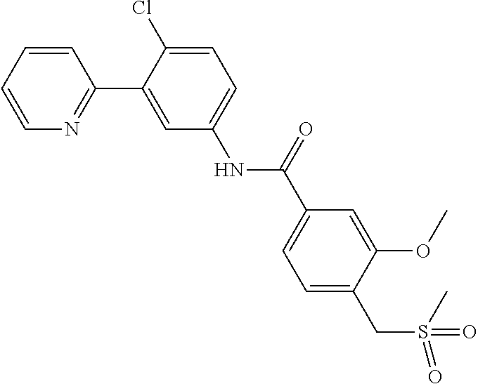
C1=CC=CN=C1C1=CC(NC(C2=CC=C(CS(=O)(C)=O)C(OC)=C2)=O)=CC=C1Cl
